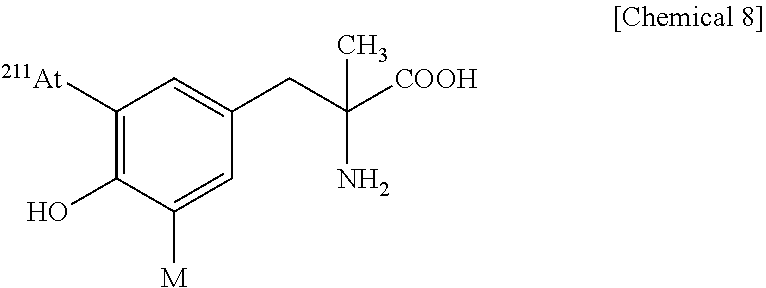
C1([At])=C(O)C([M])=CC(CC([COOH])(C)N)=C1
